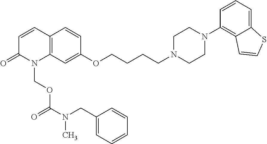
C12=C(C=C(OCCCCN3CCN(C4=C5C(=CC=C4)SC=C5)CC3)C=C1)N(COC(=O)N(CC1=CC=CC=C1)C)C(=O)C=C2
